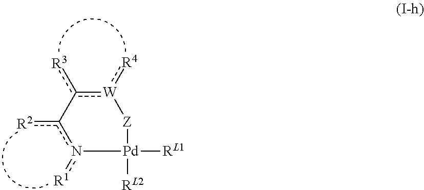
[R2]c1n([R1])[Pd]([RL1])([RL2])[Z][W](:[R4])c-1[R3]
